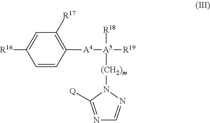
C1([A4][A5]([R19])([R18])[(CH2)m]N2C([Q])=NC=N2)=C([R17])C=C([R16])C=C1
